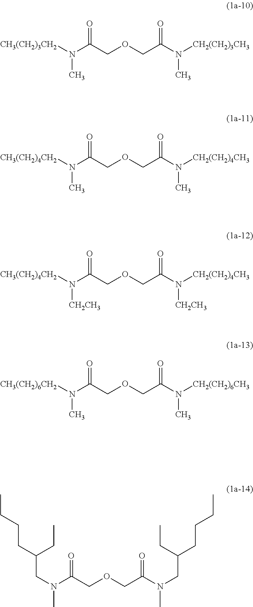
[CH3(CH2)3CH2]N(C(COCC(N([CH2(CH2)3CH3])C)=O)=O)C.[CH3(CH2)4CH2]N(C(COCC(N([CH2(CH2)4CH3])C)=O)=O)C.[CH3(CH2)4CH2]N(C(COCC(N([CH2(CH2)4CH3])[CH2CH3])=O)=O)[CH2CH3].[CH3(CH2)6CH2]N(C(COCC(N([CH2(CH2)6CH3])C)=O)=O)C.C(N(C(COCC(N(C)CC(CC)CCCC)=O)=O)C)C(CCCC)CC
